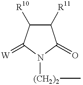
C1([R11])C(=O)N([(CH2)2]C)C(=[W])C1[R10]
